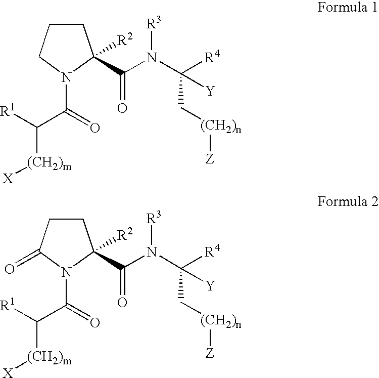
C1CCN(C(=O)C([R1])[(CH2)m][X])C1(C(N(C([R4])([Y])C[(CH2)n][Z])[R3])=O)[R2].C1CC(=O)N(C(=O)C([R1])[(CH2)m][X])C1(C(N(C([R4])([Y])C[(CH2)n][Z])[R3])=O)[R2]
